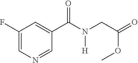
C1(F)=CN=CC(C(N(CC(=O)OC)[H])=O)=C1
